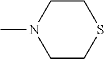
CN1CCSCC1
